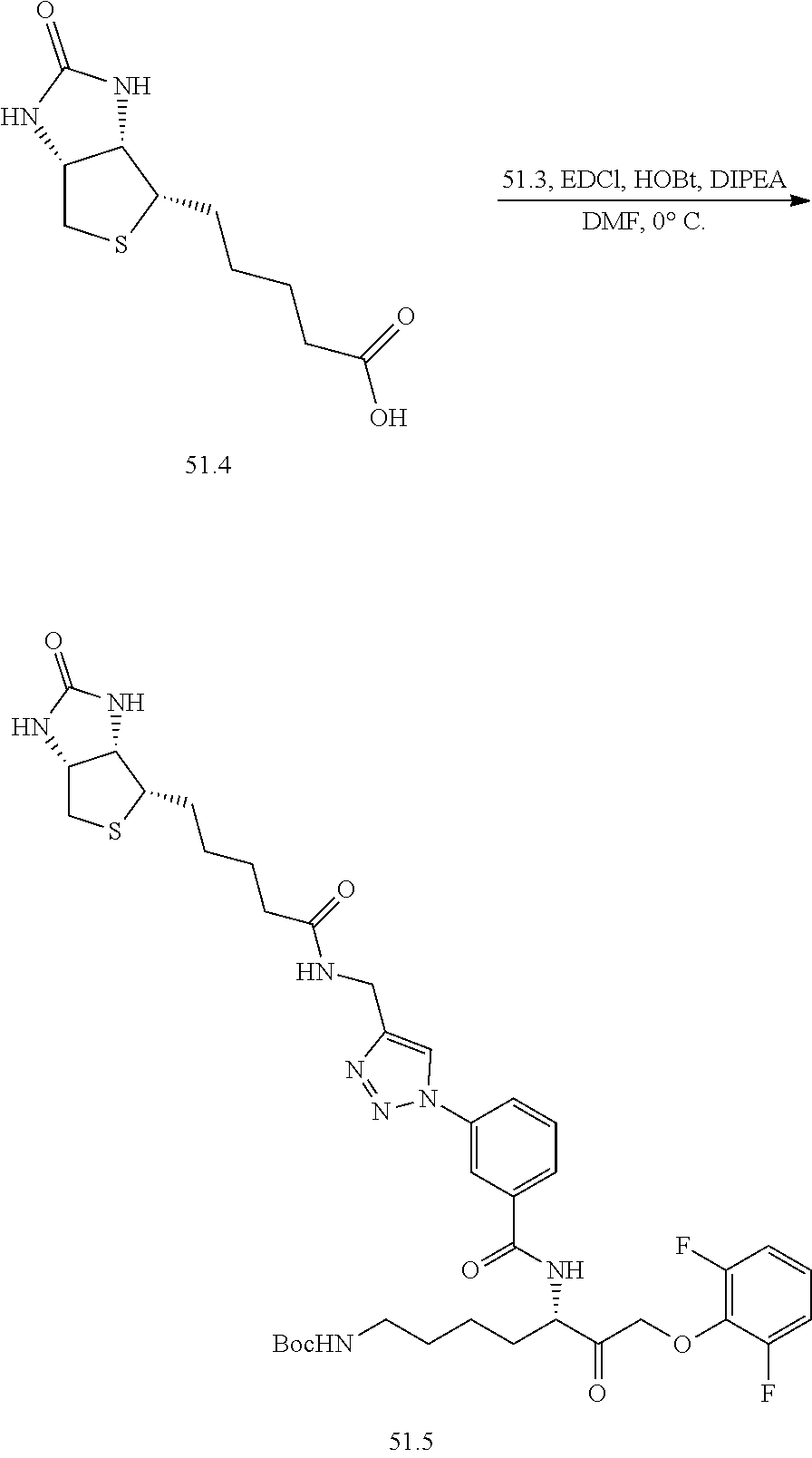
C(CCCC(NCC1=CN(C2=CC(C(NC(C(=O)COC3=C(F)C=CC=C3F)CCCC[BocHN])=O)=CC=C2)N=N1)=O)C1C2NC(=O)NC2CS1.C(CCCC(O)=O)C1C2NC(=O)NC2CS1
